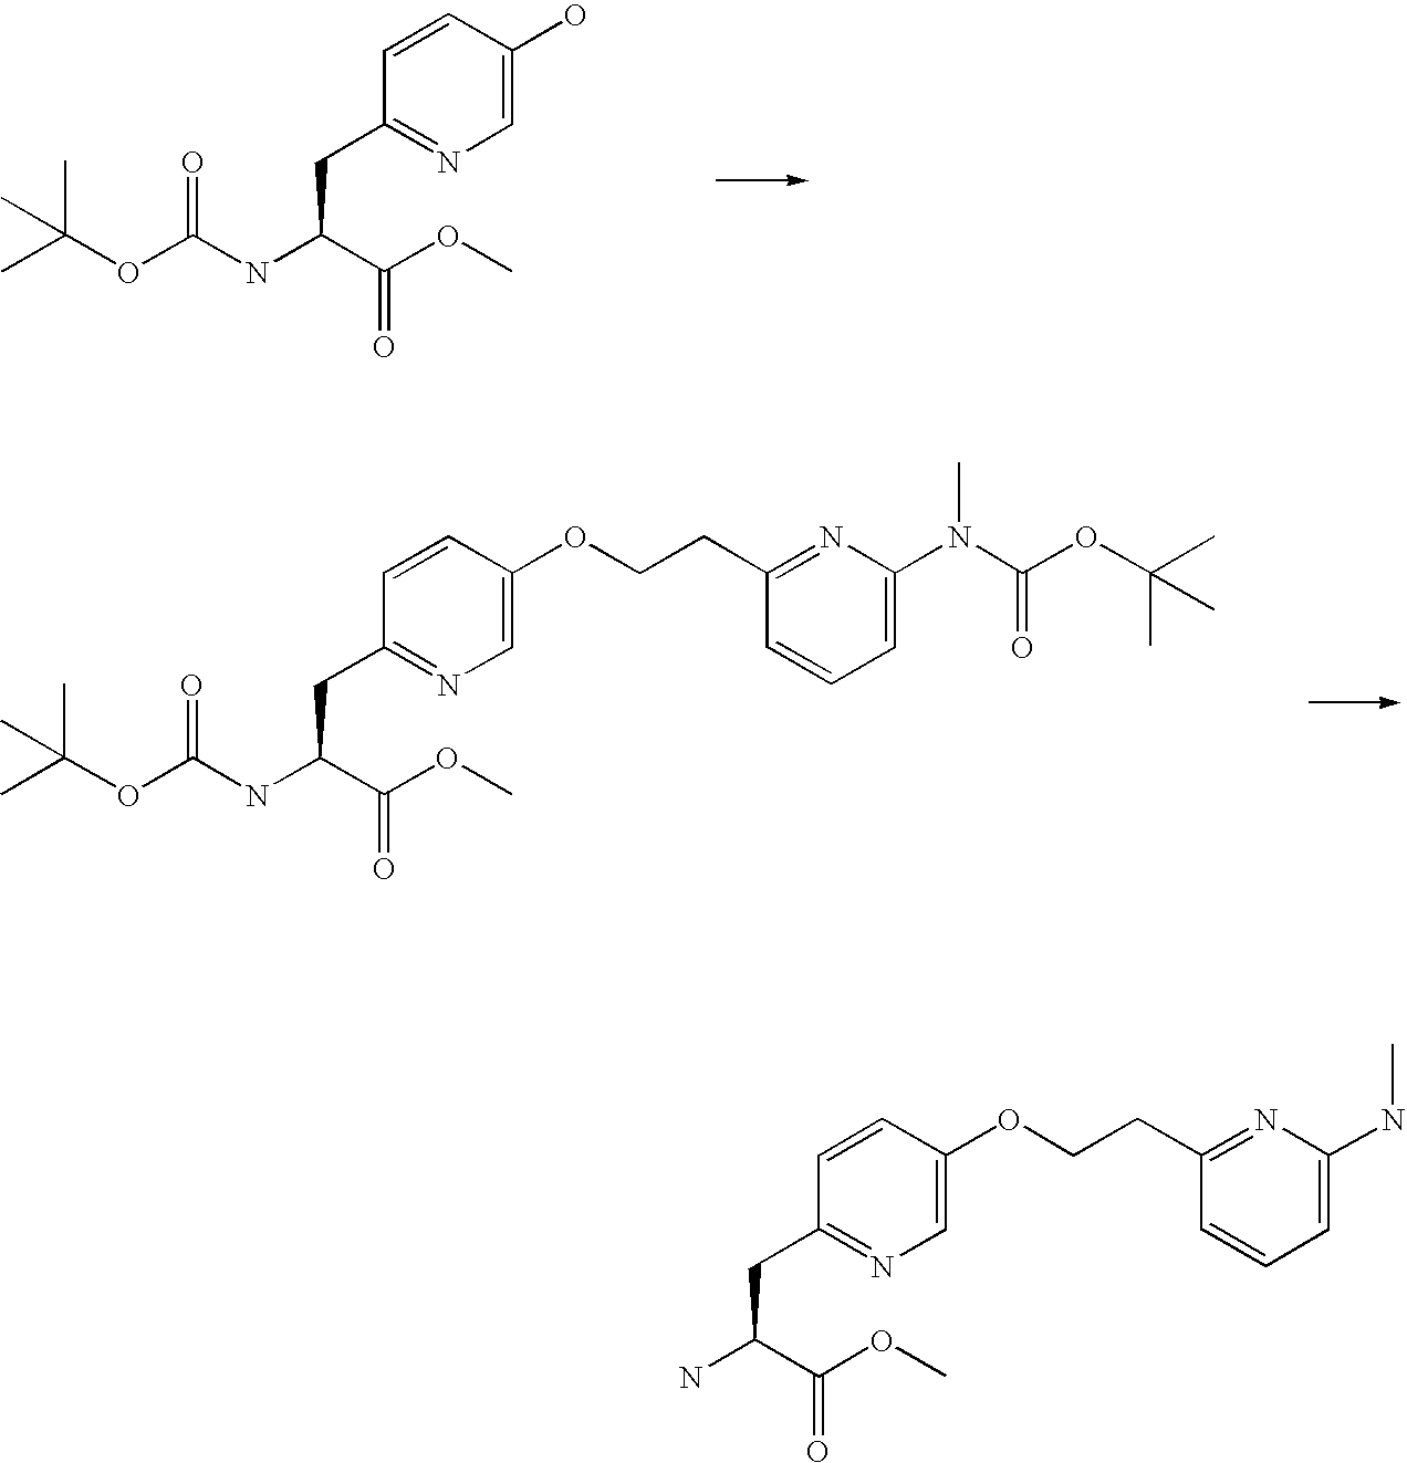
C1=C(OCCC2=NC(N(C)C(OC(C)(C)C)=O)=CC=C2)C=CC(CC(NC(OC(C)(C)C)=O)C(OC)=O)=N1.C1=C(O)C=CC(CC(NC(OC(C)(C)C)=O)C(OC)=O)=N1.C1=C(OCCC2=NC(NC)=CC=C2)C=CC(CC(N)C(OC)=O)=N1
